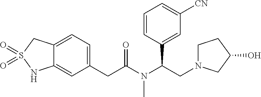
C12=CC(CC(N(C(CN3CCC(O)C3)C3=CC([CN])=CC=C3)C)=O)=CC=C1CS(=O)(=O)N2
